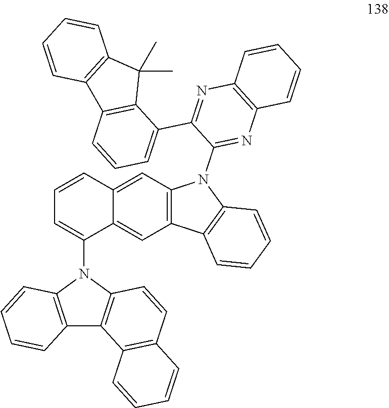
C1=CC2=CC3=C(C=C2C(N2C4=C(C5=C2C=CC2=C5C=CC=C2)C=CC=C4)=C1)C1=C(N3C2=NC3=C(N=C2C2=CC=CC4=C2C(C)(C)C2=C4C=CC=C2)C=CC=C3)C=CC=C1
